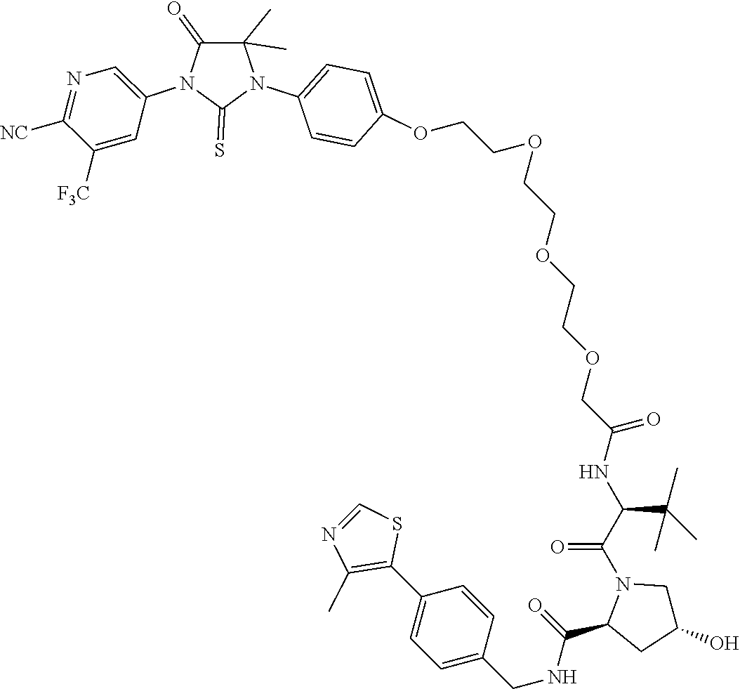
C(COCCOCC(=O)NC(C(N1C(C(=O)NCC2=CC=C(C3=C(C)N=CS3)C=C2)CC(O)C1)=O)C(C)(C)C)OCCOC1=CC=C(N2C(=S)N(C3=CN=C([NC])C([F3C])=C3)C(=O)C2(C)C)C=C1
